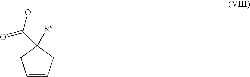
C1=CCC([Rc])(C(O)=O)C1
